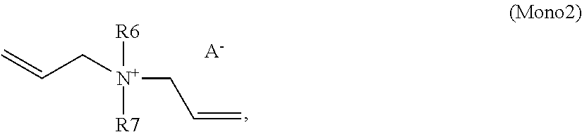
[R6][N+]([R7])(CC=C)CC=C.[A-]
